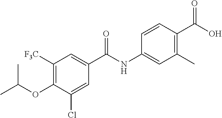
C1([F3C])=C(OC(C)C)C(Cl)=CC(C(NC2=CC(C)=C(C(O)=O)C=C2)=O)=C1
